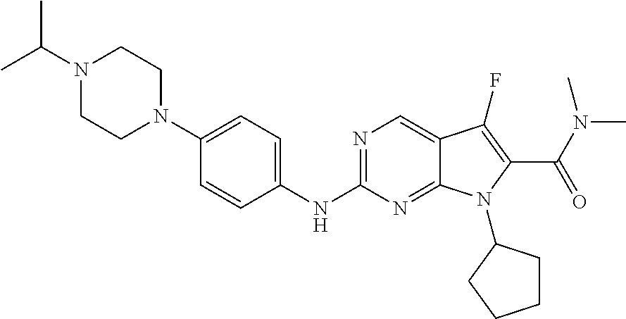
N1=C(NC2=CC=C(N3CCN(C(C)C)CC3)C=C2)N=C2C(=C1)C(F)=C(C(N(C)C)=O)N2C1CCCC1
